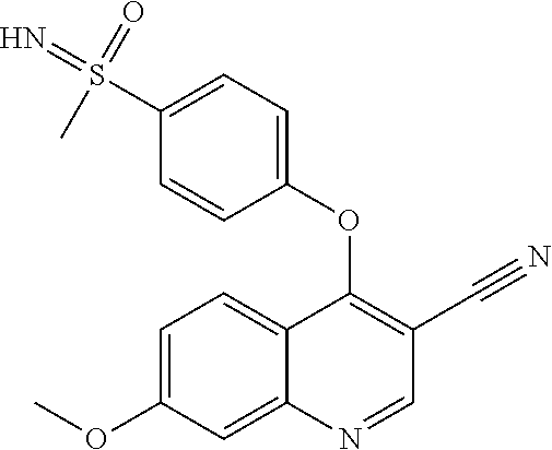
C1=C(OC)C=C2C(=C1)C(OC1=CC=C(S(=N)(C)=O)C=C1)=C(C#N)C=N2
